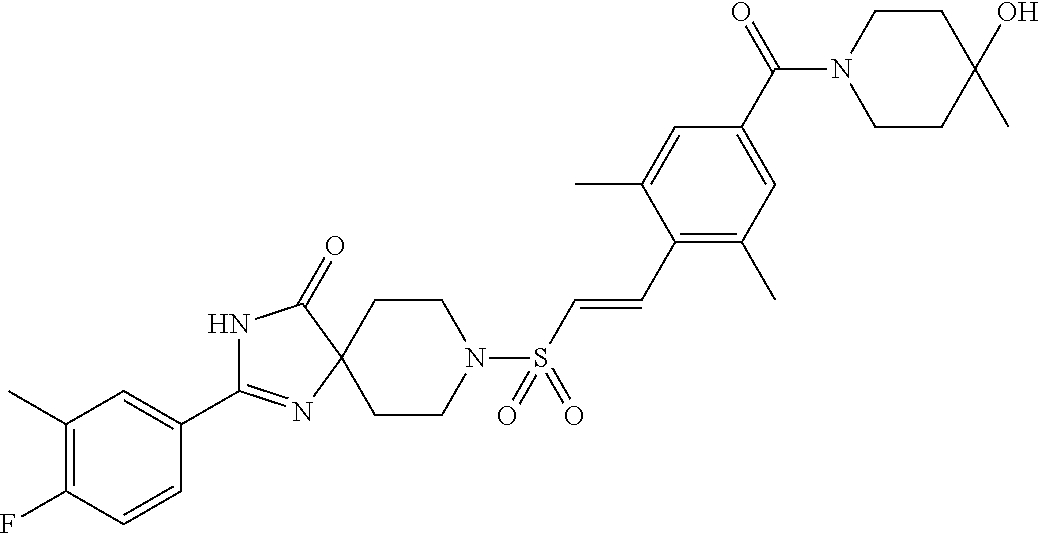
C1(C)=C(F)C=CC(C2=NC3(C(=O)N2)CCN(S(C=CC2=C(C)C=C(C(N4CCC(C)(O)CC4)=O)C=C2C)(=O)=O)CC3)=C1
